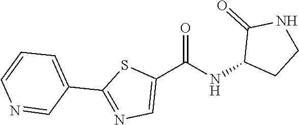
C1(C(NC2CCNC2=O)=O)=CN=C(C2=CC=CN=C2)S1
